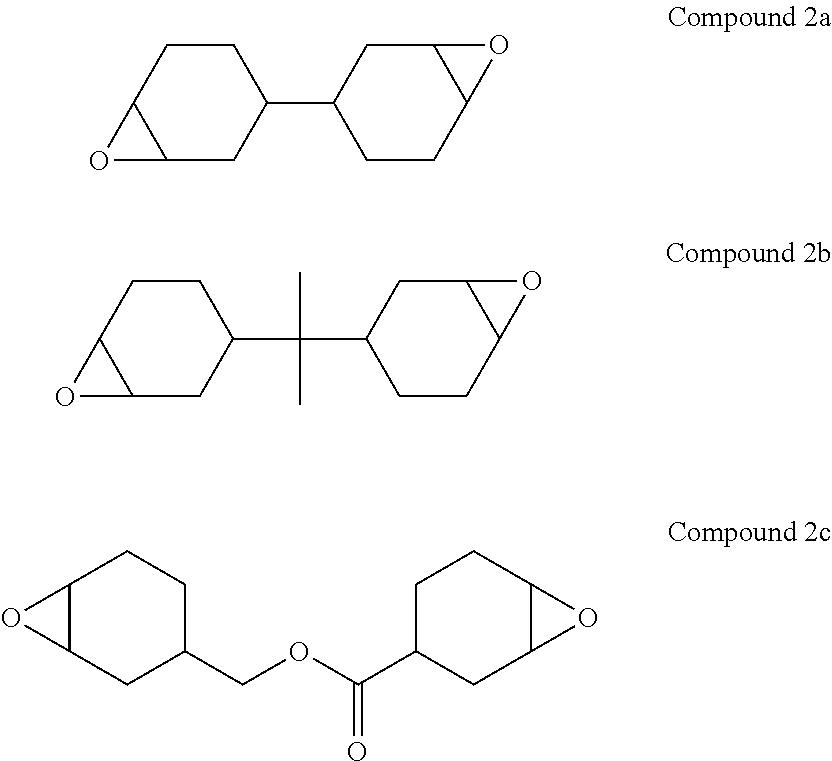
C1CC2C(CC1C1CC3C(CC1)O3)O2.C1CC2C(CC1C(C)(C)C1CC3C(CC1)O3)O2.C1CC2C(CC1COC(=O)C1CCC3C(C1)O3)O2
